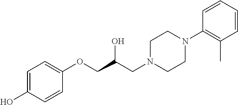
C1=CC(OCC(CN2CCN(C3=C(C)C=CC=C3)CC2)O)=CC=C1O
